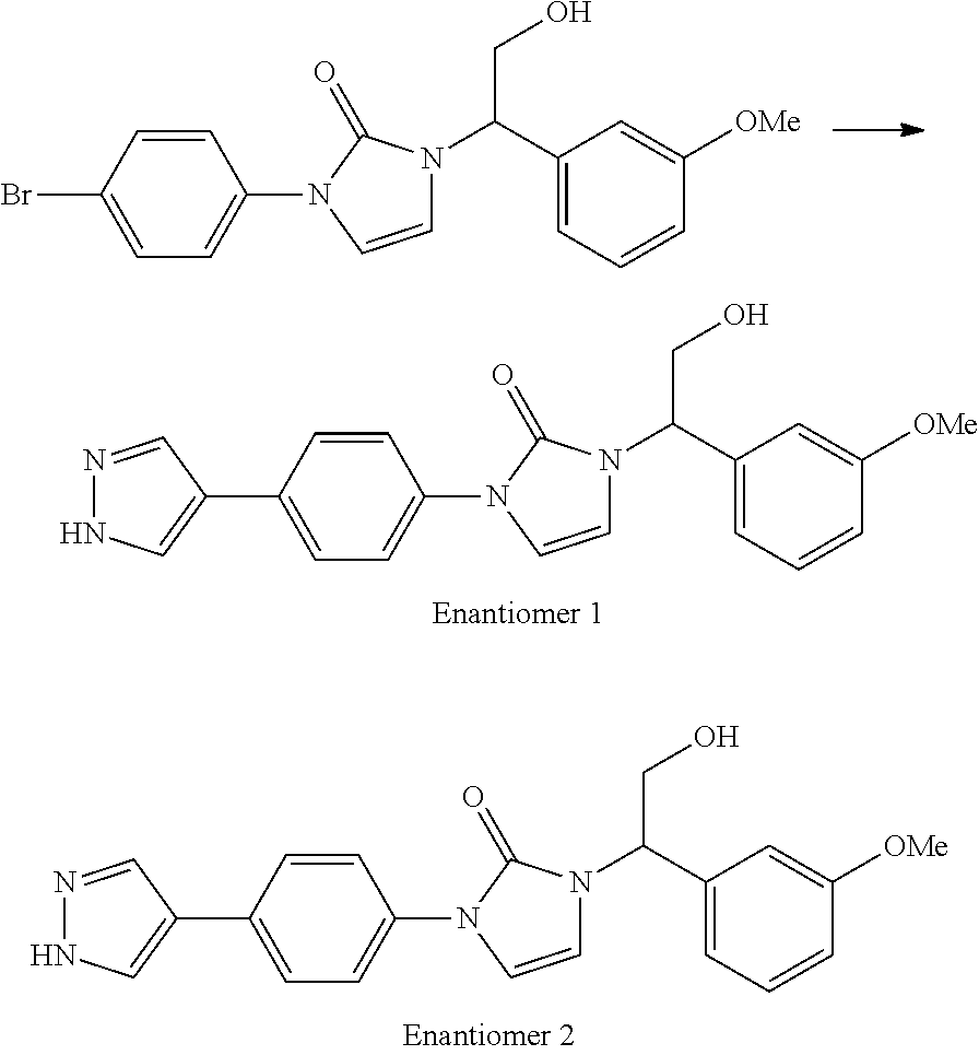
C1=CC(N2C=CN(C(C3=CC=CC([OMe])=C3)CO)C2=O)=CC=C1C1=CNN=C1.C1=CC(N2C=CN(C(C3=CC=CC([OMe])=C3)CO)C2=O)=CC=C1C1=CNN=C1.C1=CC(N2C=CN(C(C3=CC=CC([OMe])=C3)CO)C2=O)=CC=C1Br
